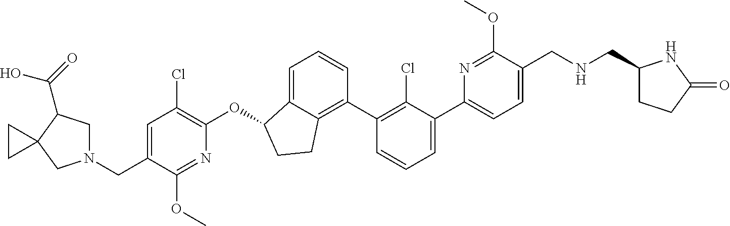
C(C1=CC(Cl)=C(OC2C3=CC=CC(C4=C(Cl)C(C5=CC=C(CNCC6CCC(=O)N6)C(OC)=N5)=CC=C4)=C3CC2)N=C1OC)N1CC(C(O)=O)C2(C1)CC2
